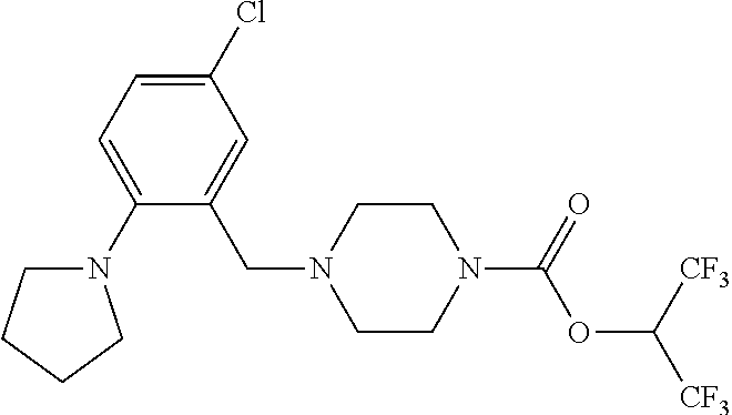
C1(Cl)=CC=C(N2CCCC2)C(CN2CCN(C(=O)OC([CF3])[CF3])CC2)=C1
